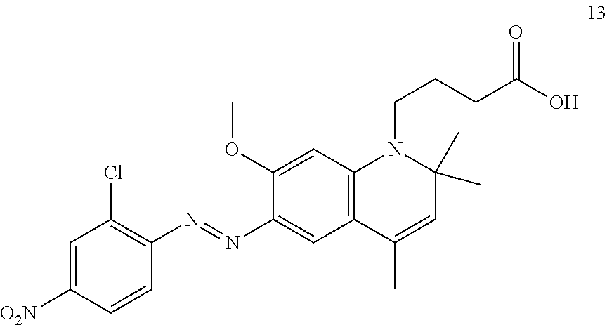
C1(N=NC2=CC3=C(C=C2OC)N(CCCC(O)=O)C(C)(C)C=C3C)=C(Cl)C=C([O2N])C=C1
